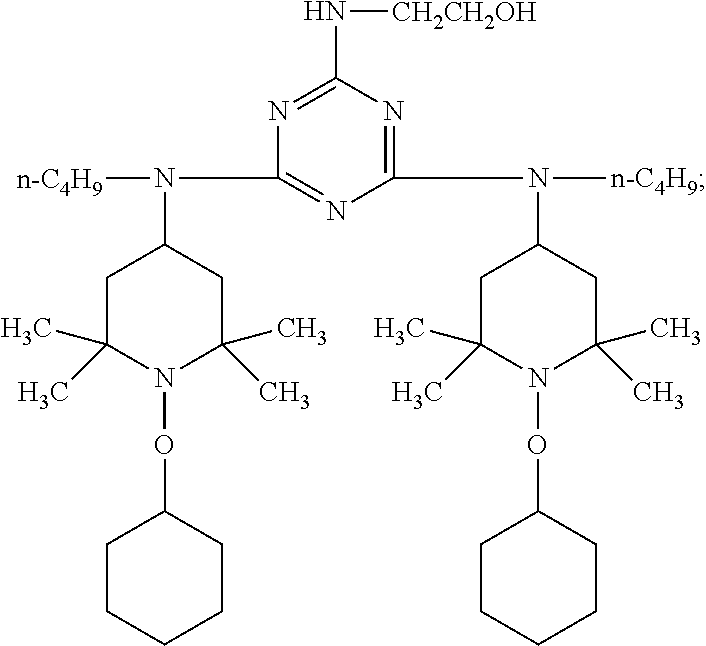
C1C(C)(C)N(OC2CCCCC2)C(C)(C)CC1N([n-C4H9])C1=NC(N([n-C4H9])C2CC(C)(C)N(OC3CCCCC3)C(C)(C)C2)=NC(N[CH2CH2OH])=N1
